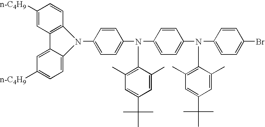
C1=C(N2C3=C(C=C([n-C4H9])C=C3)C3=CC([n-C4H9])=CC=C32)C=CC(N(C2=CC=C(N(C3=CC=C(Br)C=C3)C3=C(C)C=C(C(C)(C)C)C=C3C)C=C2)C2=C(C)C=C(C(C)(C)C)C=C2C)=C1
